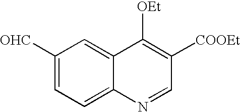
C1([OHC])=CC=C2C(=C1)C([OEt])=C([COOEt])C=N2
